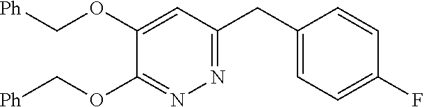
C1(OC[Ph])=NN=C(CC2=CC=C(F)C=C2)C=C1OC[Ph]
